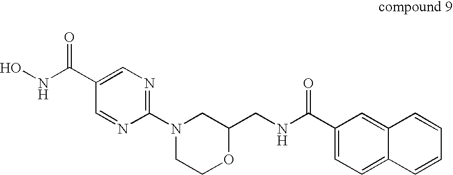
C12=CC(C(NCC3CN(C4=NC=C(C(NO)=O)C=N4)CCO3)=O)=CC=C1C=CC=C2
